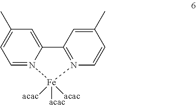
C1=N2C(=CC(C)=C1)C1=N(C=CC(C)=C1)[Fe]2([acac])([acac])[acac]
